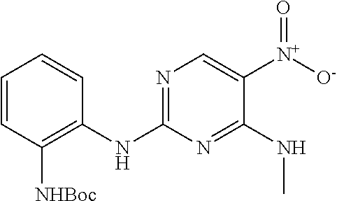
N1=C(NC2=C([NHBoc])C=CC=C2)N=C(NC)C([N+](=O)[O-])=C1
